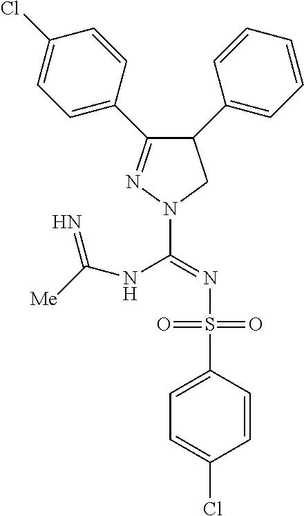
C1(C2=CC=CC=C2)C(C2=CC=C(Cl)C=C2)=NN(C(NC(=N)[Me])=NS(C2=CC=C(Cl)C=C2)(=O)=O)C1
